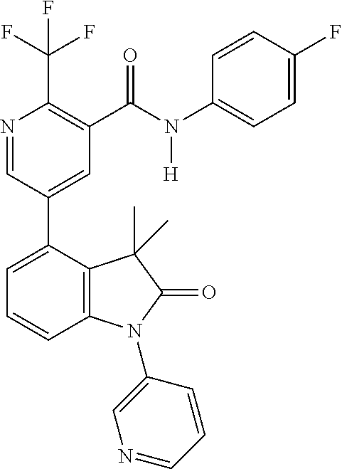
C1=C(C2=CC(C(N(C3=CC=C(F)C=C3)[H])=O)=C(C(F)(F)F)N=C2)C2=C(C=C1)N(C1=CN=CC=C1)C(=O)C2(C)C
